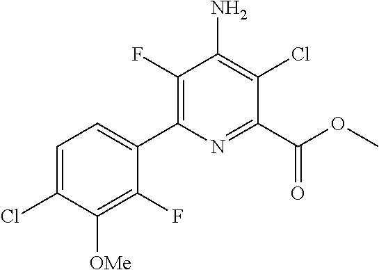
C1(F)=C(C2=CC=C(Cl)C([OMe])=C2F)N=C(C(OC)=O)C(Cl)=C1N
